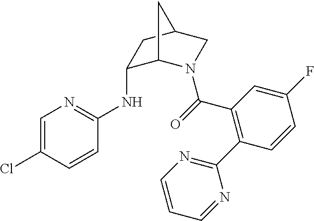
C1(NC2=NC=C(Cl)C=C2)C2N(C(=O)C3=C(C4=NC=CC=N4)C=CC(F)=C3)CC(C1)C2
